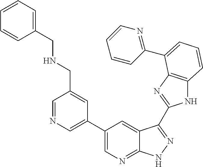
C1(C2=CN=C3C(=C2)C(C2=NC4=C(N2)C=CC=C4C2=NC=CC=C2)=NN3)=CN=CC(CNCC2=CC=CC=C2)=C1
